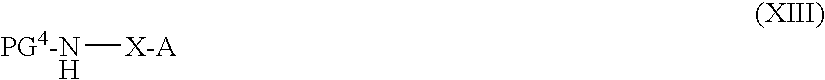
[PG4-NH][X-A]
